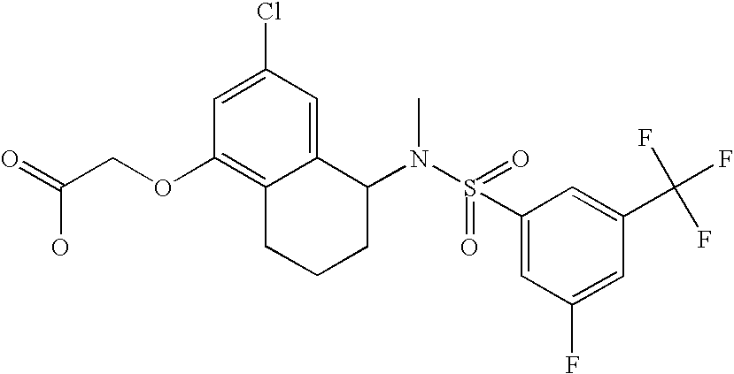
C1=C(Cl)C=C2C(=C1OCC(=O)O)CCCC2N(S(=O)(C1=CC(F)=CC(C(F)(F)F)=C1)=O)C
